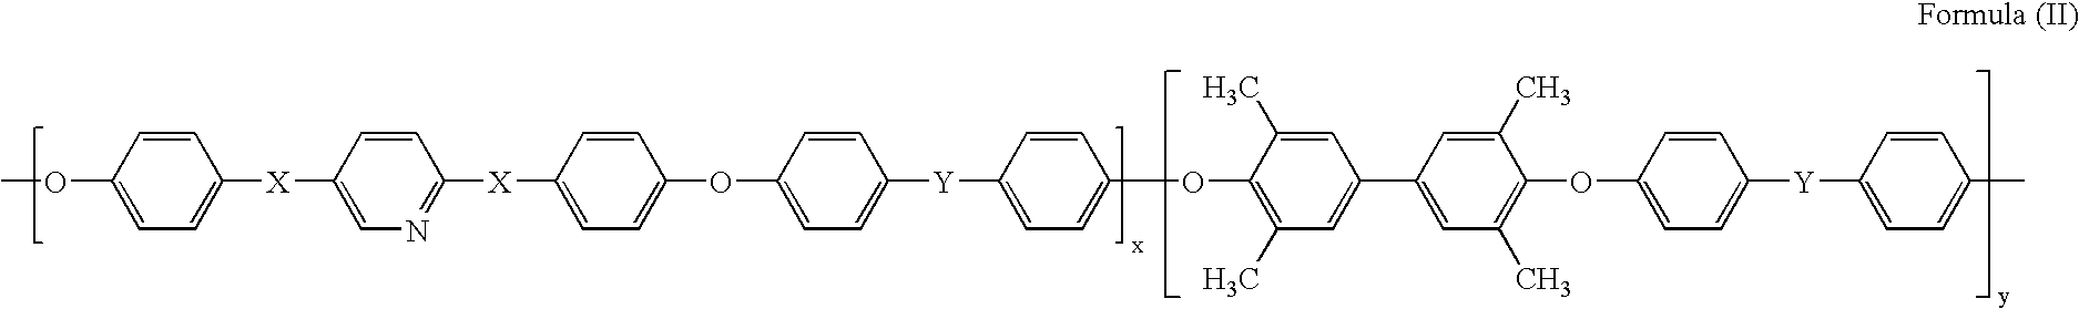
C1=CC(OC)=CC=C1[X]C1=CN=C([X]C2=CC=C(OC3=CC=C([Y]C4=CC=C(OC5=C(C)C=C(C6=CC(C)=C(OC7=CC=C([Y]C8=CC=C(C)C=C8)C=C7)C(C)=C6)C=C5C)C=C4)C=C3)C=C2)C=C1
